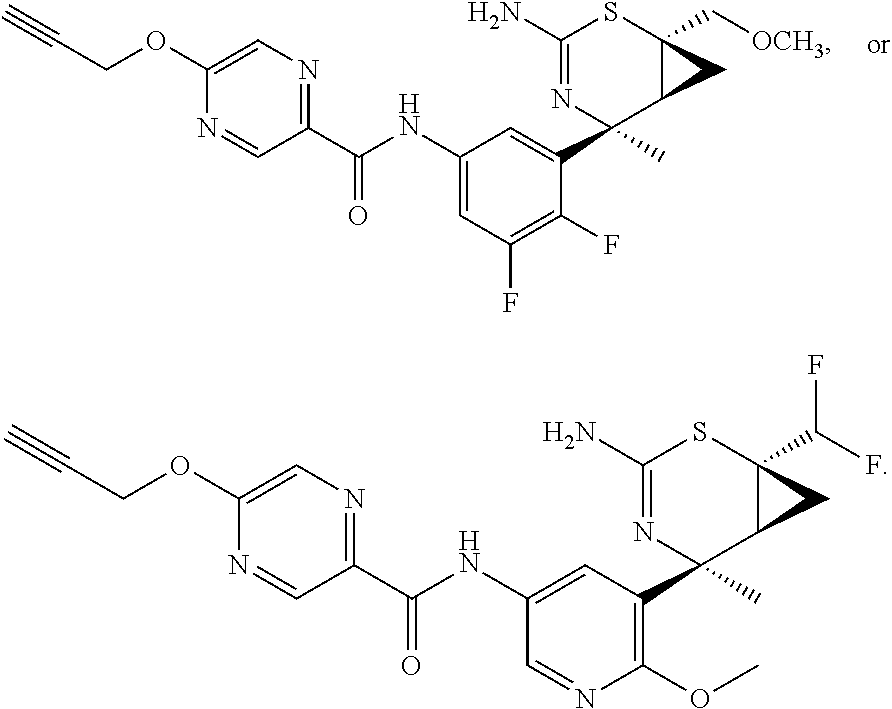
C1(NC(=O)C2=NC=C(OCC#C)N=C2)=CC(F)=C(F)C(C2(C)C3C(C[OCH3])(SC(N)=N2)C3)=C1.C1(NC(=O)C2=NC=C(OCC#C)N=C2)=CC(C2(C)C3C(C(F)F)(SC(N)=N2)C3)=C(OC)N=C1
